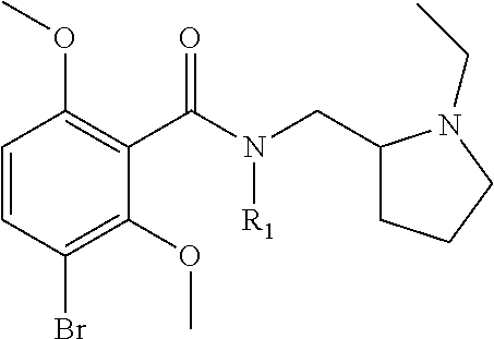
C1=CC(Br)=C(OC)C(C(N(CC2CCCN2CC)[R1])=O)=C1OC
